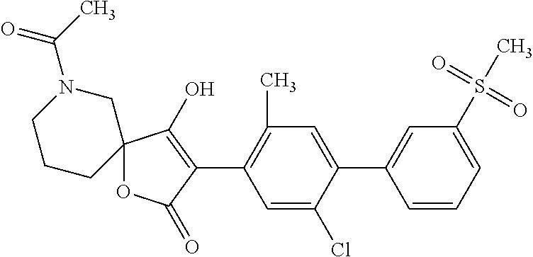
C12(OC(=O)C(C3=C(C)C=C(C4=CC(S(C)(=O)=O)=CC=C4)C(Cl)=C3)=C1O)CN(C(C)=O)CCC2
